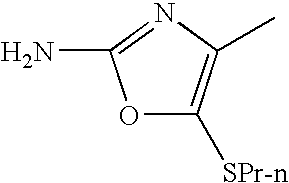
O1C([SPr-n])=C(C)N=C1N
